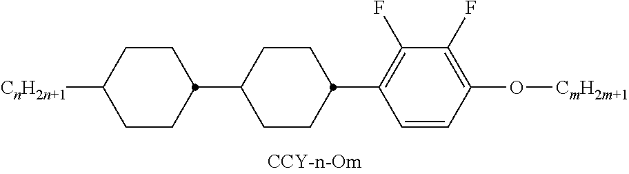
C1(F)=C(O[CmH2m+1])C=CC(C2CCC(C3CCC([CnH2n+1])CC3)CC2)=C1F
